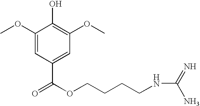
C1(OC)=CC(C(=O)OCCCCNC(=N)N)=CC(OC)=C1O
